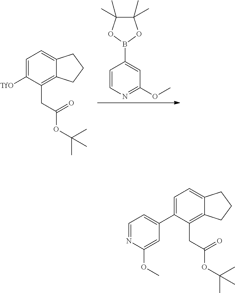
C1=CN=C(OC)C=C1B1OC(C)(C)C(C)(C)O1.C1=C([TfO])C(CC(OC(C)(C)C)=O)=C2C(=C1)CCC2.C1=C(C2=CC=NC(OC)=C2)C(CC(OC(C)(C)C)=O)=C2C(=C1)CCC2
